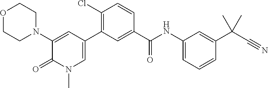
O1CCN(C2=CC(C3=C(Cl)C=CC(C(NC4=CC=CC(C(C#N)(C)C)=C4)=O)=C3)=CN(C)C2=O)CC1
